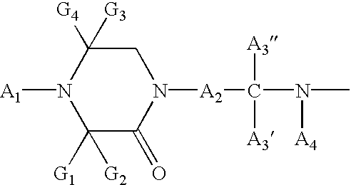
N1([A1])C([G1])([G2])C(=O)N([A2]C(N(C)[A4])([A3])[A3])CC1([G3])[G4]
